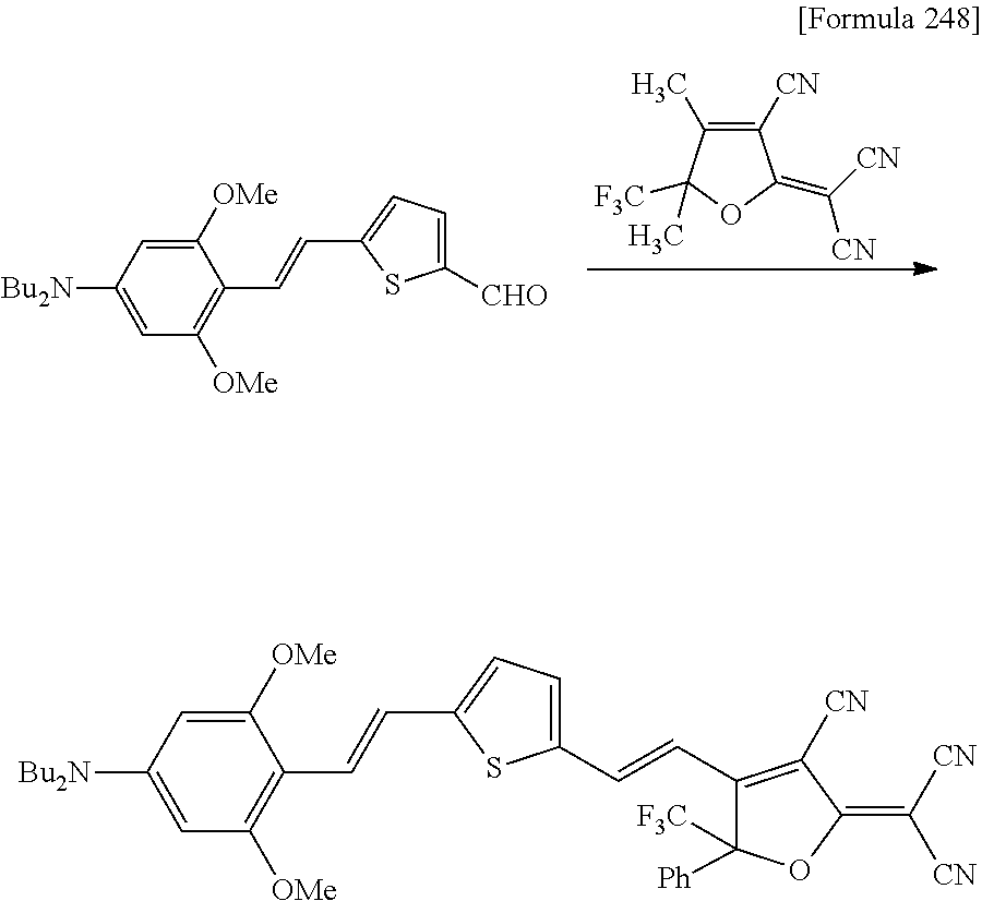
C1([OMe])=CC([Bu2N])=CC([OMe])=C1C=CC1=CC=C([CHO])S1.C1([CN])=C(C)C([F3C])(C)OC1=C([CN])[CN].C1([OMe])=CC([Bu2N])=CC([OMe])=C1C=CC1=CC=C(C=CC2=C([CN])C(=C([CN])[CN])OC2([F3C])[Ph])S1
